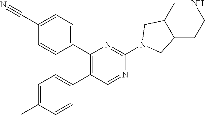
C1(C2=CC=C(C#N)C=C2)=C(C2=CC=C(C)C=C2)C=NC(N2CC3CNCCC3C2)=N1
